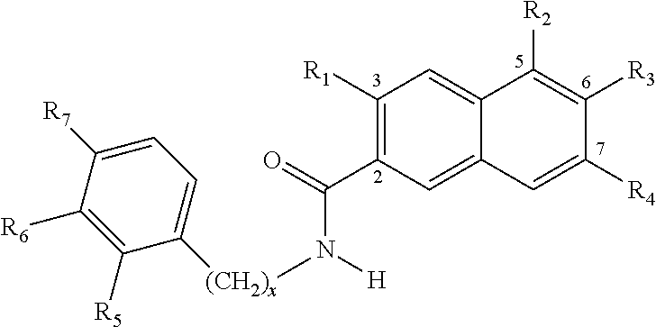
C1([R1])=C(C(=O)N([H])[(CH2)x]C2=CC=C([R7])C([R6])=C2[R5])C=C2C(=C1)C([R2])=C([R3])C([R4])=C2
